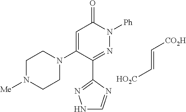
C1(C2=NN([Ph])C(=O)C=C2N2CCN([Me])CC2)=NNC=N1.[CO2H]C=C[HO2C]
